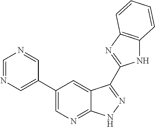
N1C2=C(N=C1C1=NNC3=NC=C(C4=CN=CN=C4)C=C31)C=CC=C2
